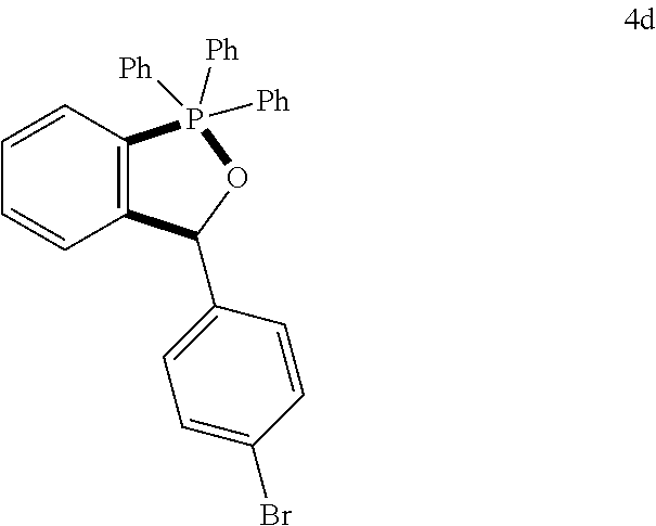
C12=C(C=CC=C1)P([Ph])([Ph])([Ph])OC2C1=CC=C(Br)C=C1
